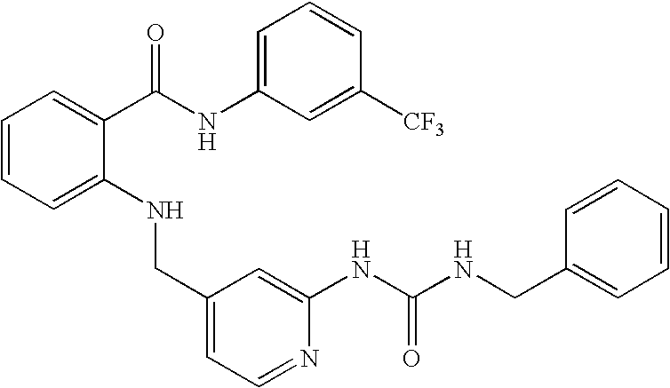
C1=CC=C(NCC2=CC=NC(NC(NCC3=CC=CC=C3)=O)=C2)C(C(NC2=CC=CC([CF3])=C2)=O)=C1
